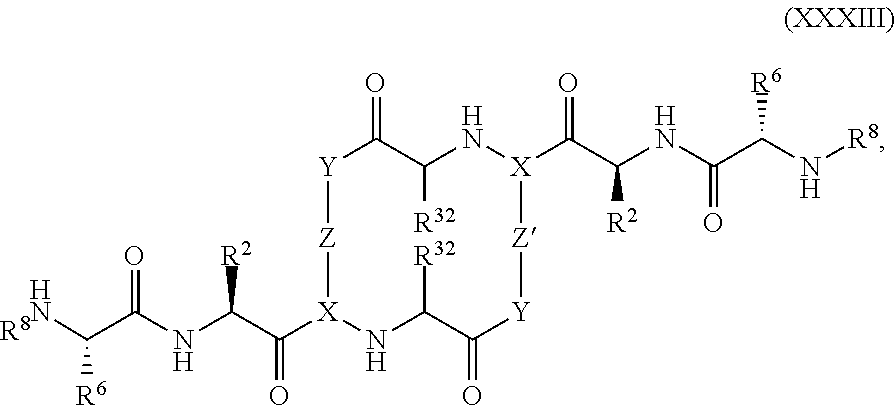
[R8].[Z]1[X](C(C(NC(C(N)[R6])=O)[R2])=O)NC([R32])C(=O)[Y][Z][X](C(C(NC(C(N[R8])[R6])=O)[R2])=O)NC([R32])C(=O)[Y]1
